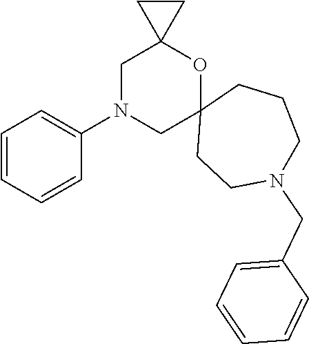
C1=CC=CC(N2CC3(OC4(C2)CCCN(CC2=CC=CC=C2)CC4)CC3)=C1
